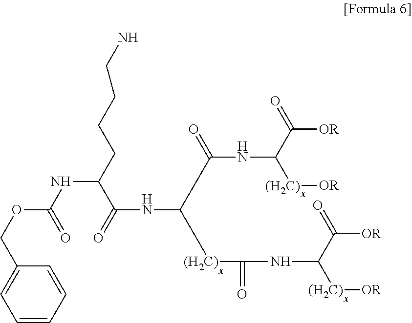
C1=CC=CC=C1COC(NC(C(NC(C(NC(C([OR])=O)[(H2C)][OR])=O)[(H2C)]C(=O)NC(C([OR])=O)[(H2C)][OR])=O)CCCCN)=O
